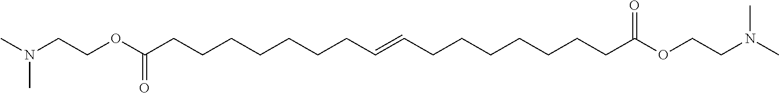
CN(CCOC(CCCCCCCC=CCCCCCCCC(OCCN(C)C)=O)=O)C
